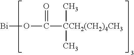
[Bi]OC(=O)[CCH2(CH2)4CH3](C)C
